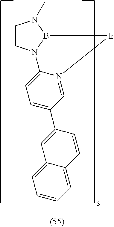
C1CN2B(N1C)[Ir]N1=CC(C3=CC4=CC=CC=C4C=C3)=CC=C21
